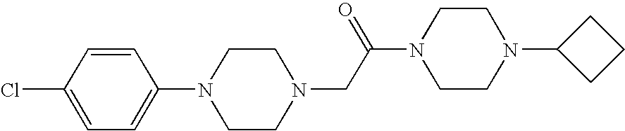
C1=CC(Cl)=CC=C1N1CCN(CC(N2CCN(C3CCC3)CC2)=O)CC1
